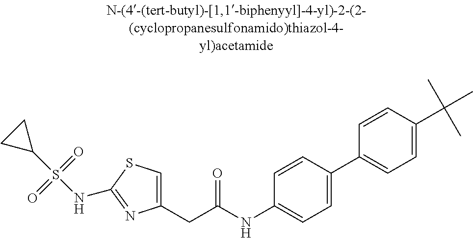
C1(CC(NC2=CC=C(C3=CC=C(C(C)(C)C)C=C3)C=C2)=O)=CSC(NS(C2CC2)(=O)=O)=N1
